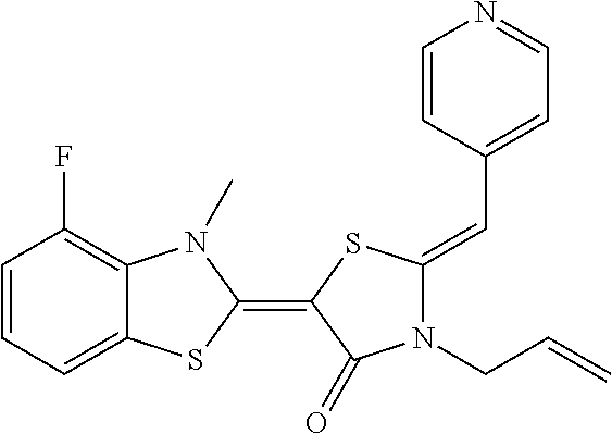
C1=CC=C2C(=C1F)N(C)C(=C1SC(=CC3=CC=NC=C3)N(CC=C)C1=O)S2
